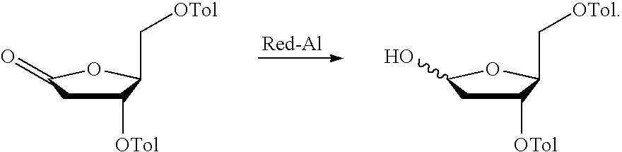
C1([OTol])CC(=O)OC1C[OTol].C1([OTol])CC(O)OC1C[OTol]
